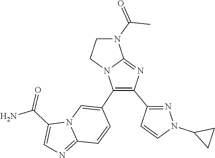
C(N1CCN2C1=NC(C1=NN(C3CC3)C=C1)=C2C1=CN2C(=NC=C2C(N)=O)C=C1)(=O)C
